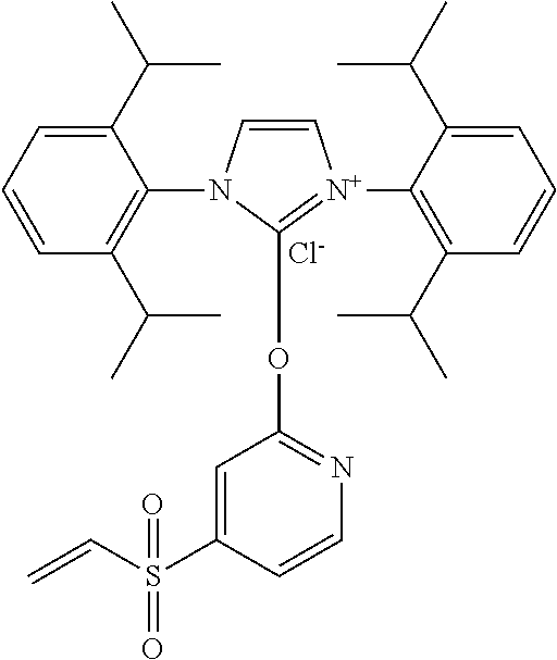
C1(C(C)C)=CC=CC(C(C)C)=C1N1C=C[N+](C2=C(C(C)C)C=CC=C2C(C)C)=C1OC1=NC=CC(S(C=C)(=O)=O)=C1.[Cl-]
